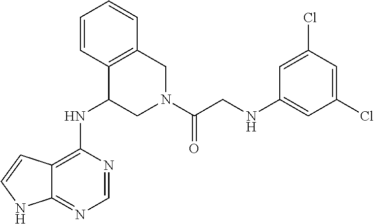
C12=C(CN(C(CNC3=CC(Cl)=CC(Cl)=C3)=O)CC1NC1=C3C(=NC=N1)NC=C3)C=CC=C2
